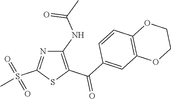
C1(NC(C)=O)=C(C(C2=CC3=C(C=C2)OCCO3)=O)SC(S(C)(=O)=O)=N1
